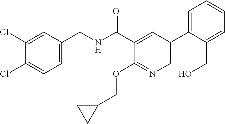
C1=C(CNC(C2=CC(C3=CC=CC=C3CO)=CN=C2OCC2CC2)=O)C=C(Cl)C(Cl)=C1
